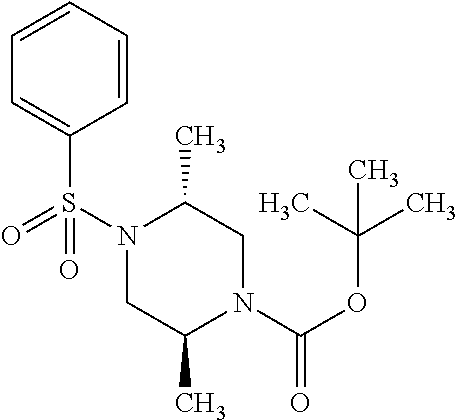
N1(S(C2=CC=CC=C2)(=O)=O)CC(C)N(C(OC(C)(C)C)=O)CC1C
